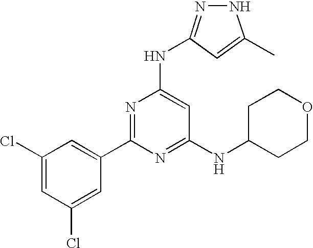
N1N=C(NC2=CC(NC3CCOCC3)=NC(C3=CC(Cl)=CC(Cl)=C3)=N2)C=C1C
